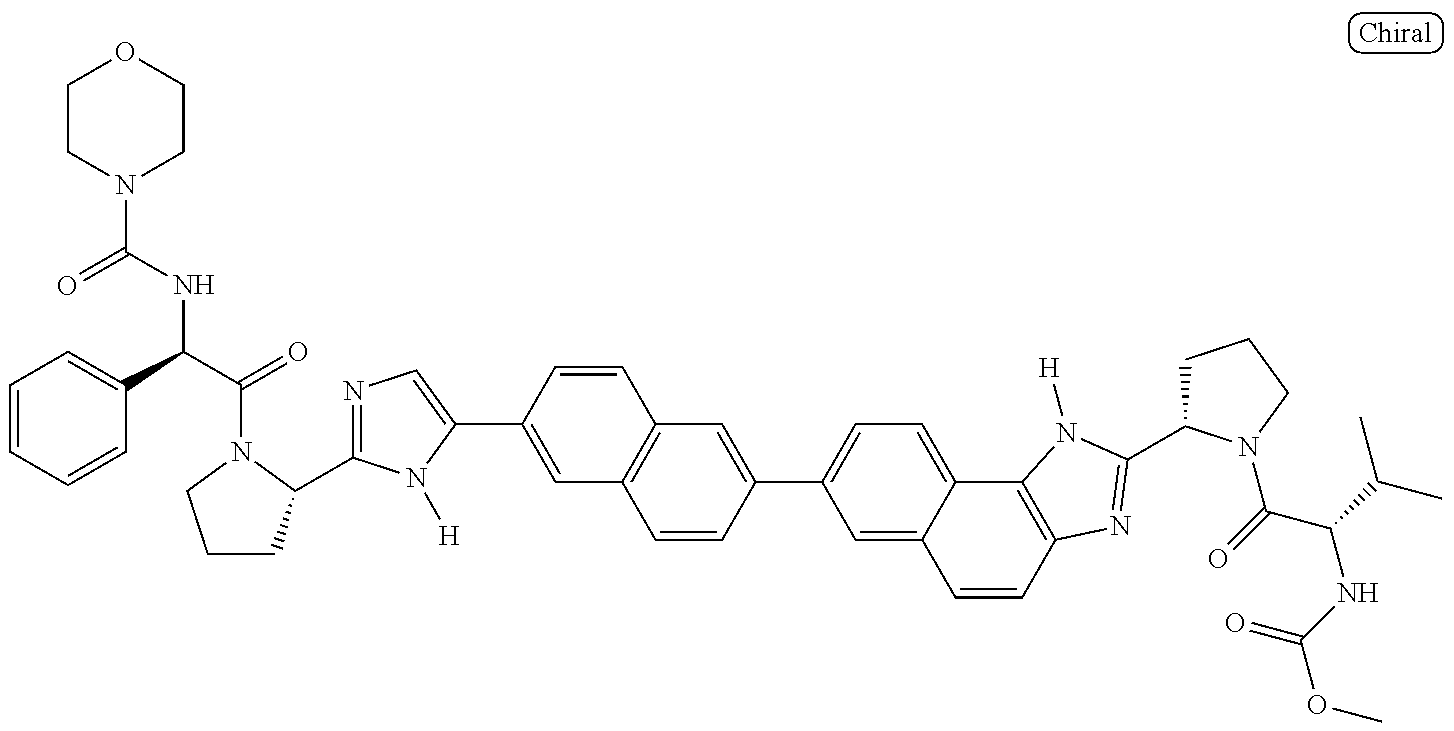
C1CC(C2=NC=C(C3=CC4=C(C=C3)C=C(C3=CC=C5C(=C3)C=CC3=C5N([H])C(C5CCCN5C(=O)C(NC(=O)OC)C(C)C)=N3)C=C4)N2[H])N(C(=O)C(NC(N2CCOCC2)=O)C2=CC=CC=C2)C1
